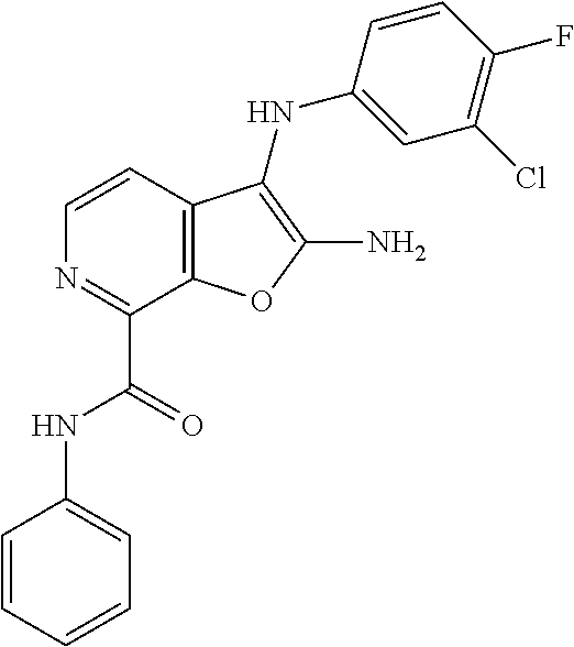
C1(C(NC2=CC=CC=C2)=O)=NC=CC2=C1OC(N)=C2NC1=CC(Cl)=C(F)C=C1
